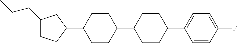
C1(CCC)CCC(C2CCC(C3CCC(C4=CC=C(F)C=C4)CC3)CC2)C1
